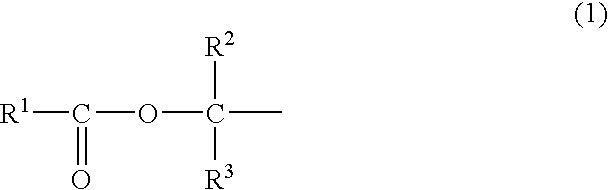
[R1]C(OC(C)([R2])[R3])=O
